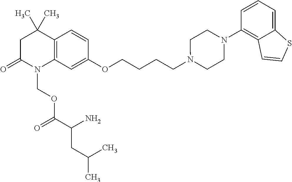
C1C(=O)N(COC(C(N)CC(C)C)=O)C2=C(C1(C)C)C=CC(OCCCCN1CCN(C3=C4C(=CC=C3)SC=C4)CC1)=C2
